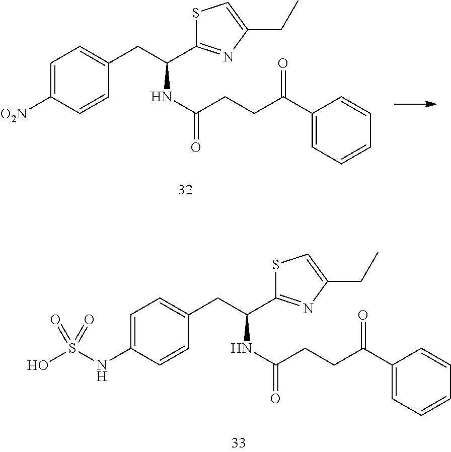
C1=C([O2N])C=CC(CC(C2=NC(CC)=CS2)NC(=O)CCC(C2=CC=CC=C2)=O)=C1.C1=C(NS(O)(=O)=O)C=CC(CC(C2=NC(CC)=CS2)NC(=O)CCC(C2=CC=CC=C2)=O)=C1
